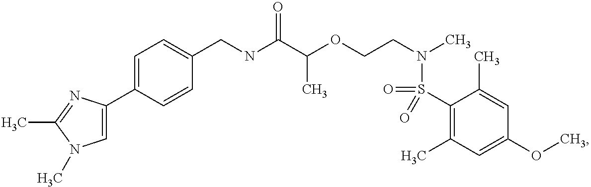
C1(CNC(C(OCCN(C)S(C2=C(C)C=C(OC)C=C2C)(=O)=O)C)=O)=CC=C(C2=CN(C)C(C)=N2)C=C1
